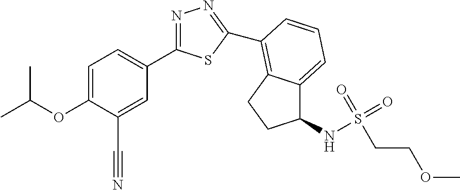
C1=C(OC(C)C)C(C#N)=CC(C2=NN=C(C3=C4C(=CC=C3)C(NS(=O)(=O)CCOC)CC4)S2)=C1
